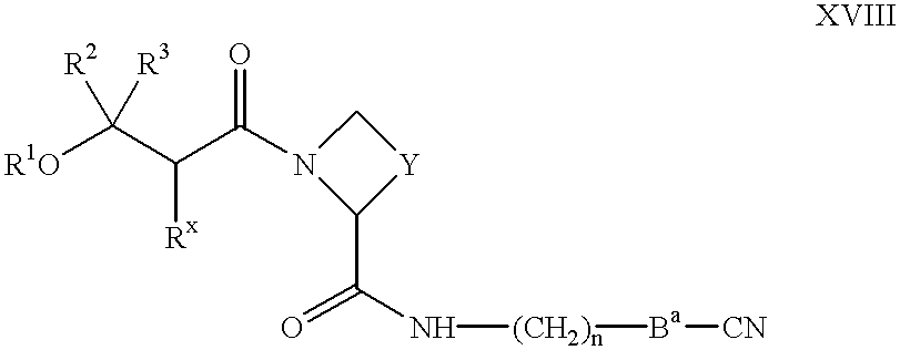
C1N(C(C(C([R1O])([R2])[R3])[Rx])=O)C(C(=O)N[(CH2)n][Ba][CN])[Y]1
